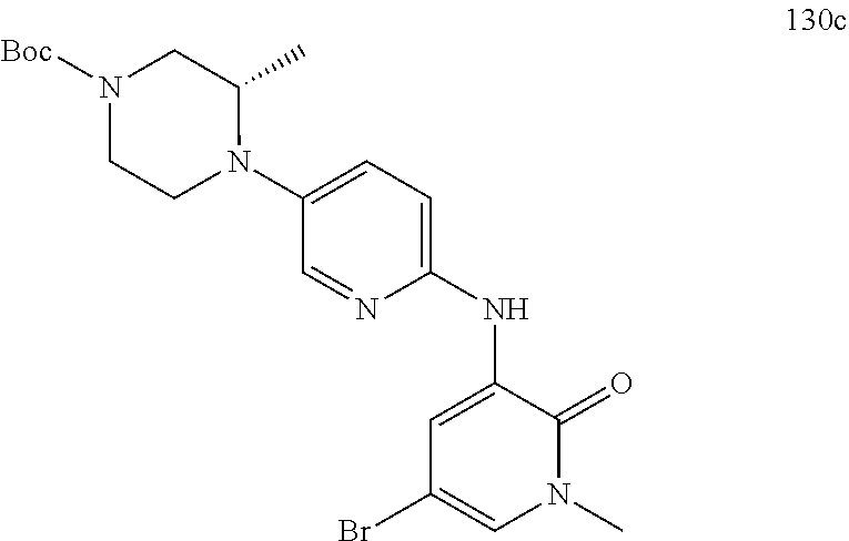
C1=C(NC2=CC=C(N3C(C)CN([Boc])CC3)C=N2)C(=O)N(C)C=C1Br
